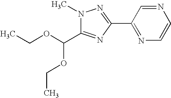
N1(C)C(C(OCC)OCC)=NC(C2=NC=CN=C2)=N1
